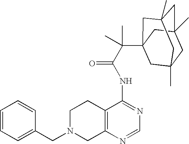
C1N(CC2=CC=CC=C2)CC2=C(C1)C(NC(=O)C(C13CC4(C)CC(C)(CC(C)(C1)C4)C3)(C)C)=NC=N2
